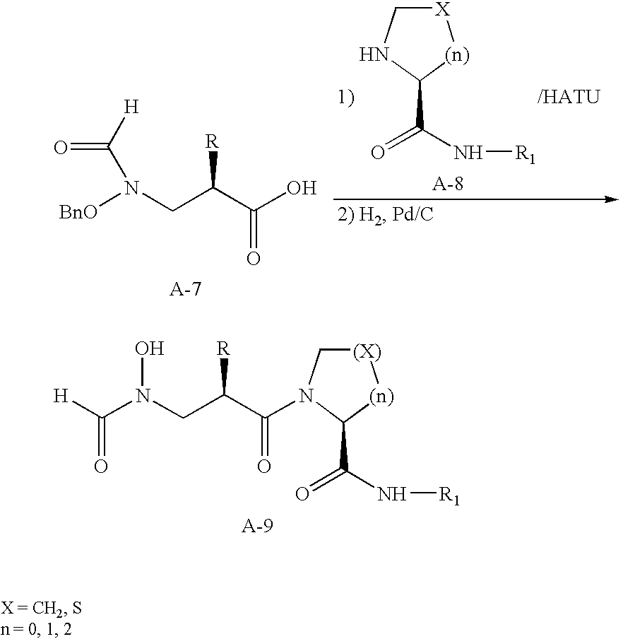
O=C([H])N([BnO])CC(C(O)=O)[R].[X]1CNC(C(=O)N[R1])[(n)]1.[H]C(N(O)CC(C(=O)N1C[(X)][(n)]C1C(=O)N[R1])[R])=O
